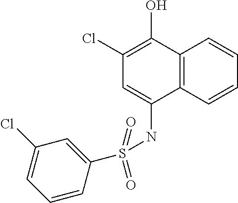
C12=C(C=CC=C1)C(NS(=O)(=O)C1=CC(Cl)=CC=C1)=CC(Cl)=C2O
